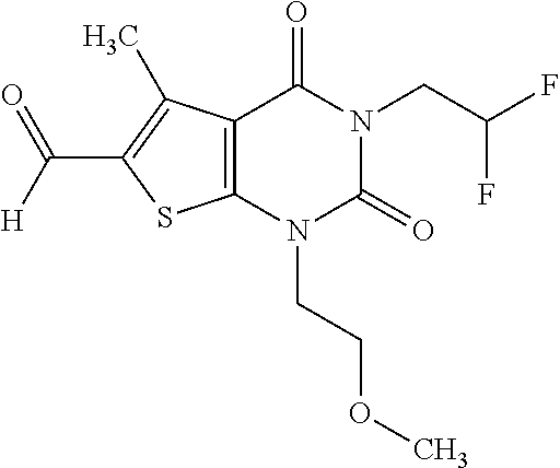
C12=C(N(CCOC)C(=O)N(CC(F)F)C1=O)SC(C([H])=O)=C2C
